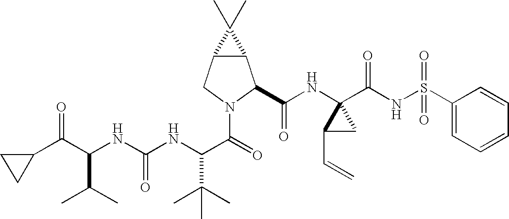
C(NC(NC(C(=O)N1C(C(NC2(C(NS(C3=CC=CC=C3)(=O)=O)=O)C(C=C)C2)=O)C2C(C1)C2(C)C)C(C)(C)C)=O)(C(C1CC1)=O)C(C)C
